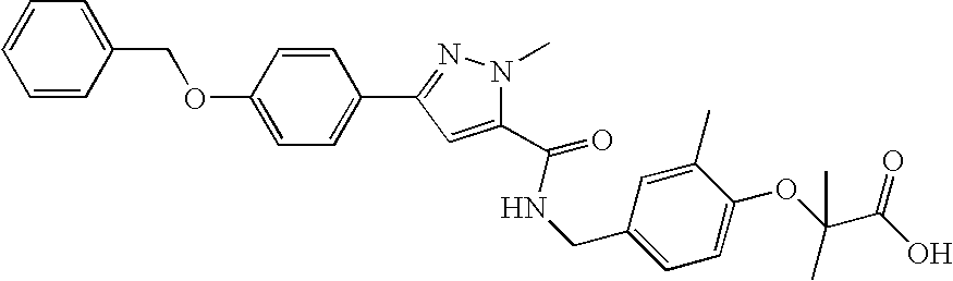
C1=CC(COC2=CC=C(C3=NN(C)C(C(NCC4=CC=C(OC(C(O)=O)(C)C)C(C)=C4)=O)=C3)C=C2)=CC=C1
